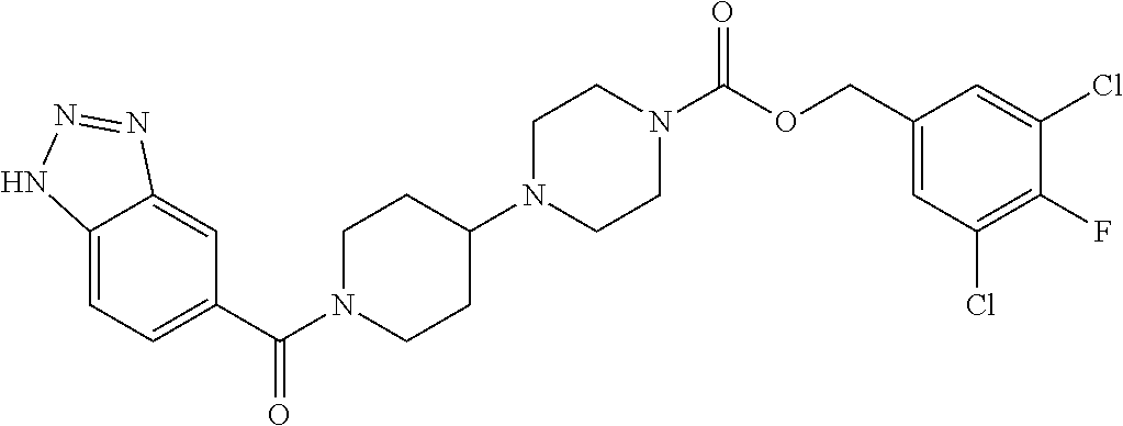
C1(C(N2CCC(N3CCN(C(OCC4=CC(Cl)=C(F)C(Cl)=C4)=O)CC3)CC2)=O)=CC=C2C(=C1)N=NN2
